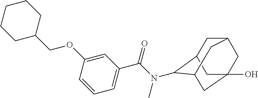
OC12CC3CC(C(N(C(C4=CC=CC(OCC5CCCCC5)=C4)=O)C)C(C1)C3)C2
